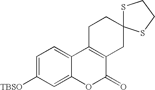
C1=C([TBSO])C=C2C(=C1)C1=C(C(=O)O2)CC2(CC1)SCCS2
